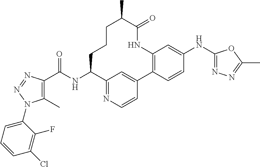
C1(C)=C(C(NC2C3=NC=CC(=C3)C3=C(NC(=O)C(C)CCC2)C=C(NC2=NN=C(C)O2)C=C3)=O)N=NN1C1=CC=CC(Cl)=C1F
